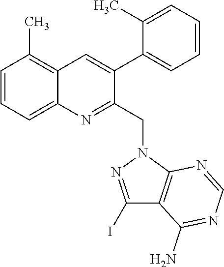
C1=CC=C2C(=C1C)C=C(C1=CC=CC=C1C)C(CN1N=C(I)C3=C1N=CN=C3N)=N2
